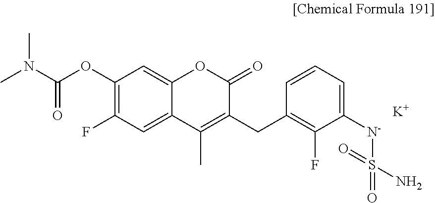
C12=CC(F)=C(OC(N(C)C)=O)C=C1OC(=O)C(CC1=C(F)C([N-]S(=O)(N)=O)=CC=C1)=C2C.[K]
